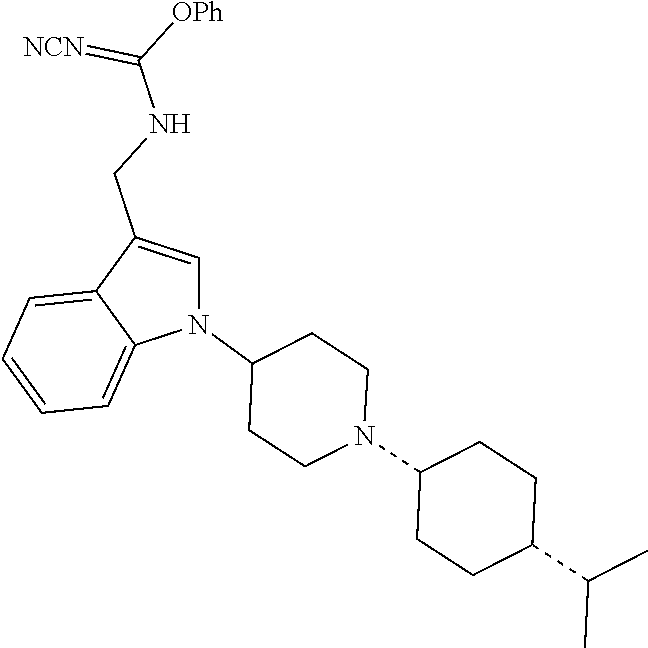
N1(C2CCN(C3CCC(C(C)C)CC3)CC2)C=C(CNC([OPh])=[NCN])C2=CC=CC=C12
